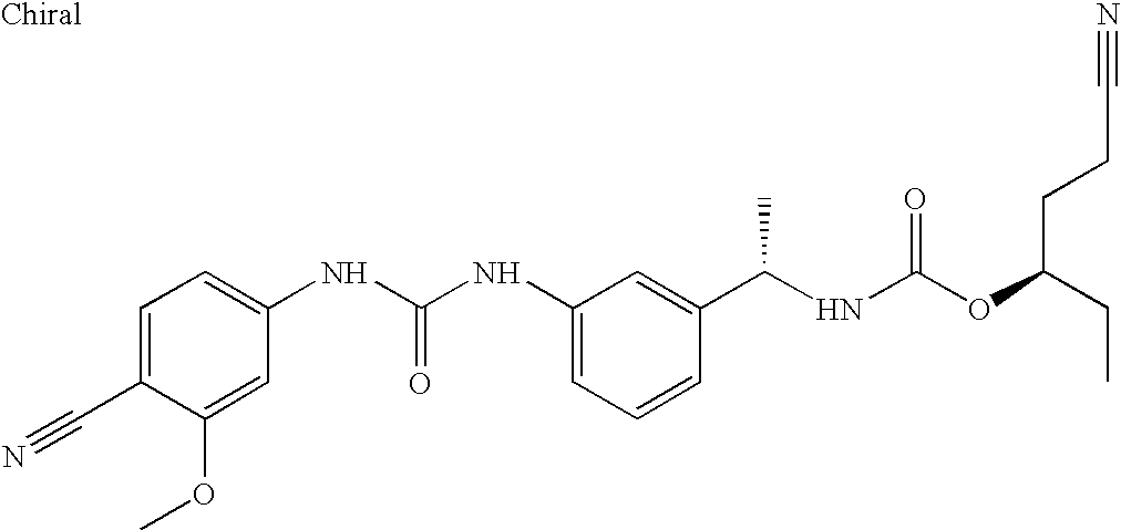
C1=C(C#N)C(OC)=CC(NC(NC2=CC=CC(C(NC(OC(CC)CCC#N)=O)C)=C2)=O)=C1
